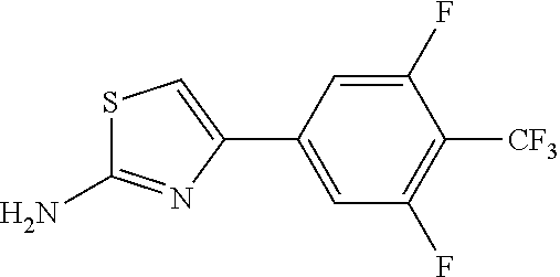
S1C(N)=NC(C2=CC(F)=C([CF3])C(F)=C2)=C1
